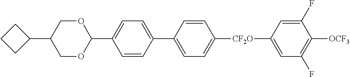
C1(C2OCC(C3CCC3)CO2)=CC=C(C2=CC=C([CF2O]C3=CC(F)=C([OCF3])C(F)=C3)C=C2)C=C1
